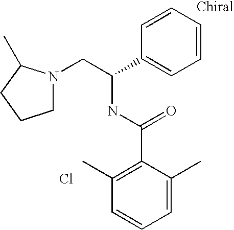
N1(CC(C2=CC=CC=C2)NC(C2=C(C)C=CC=C2C)=O)CCCC1C.Cl
